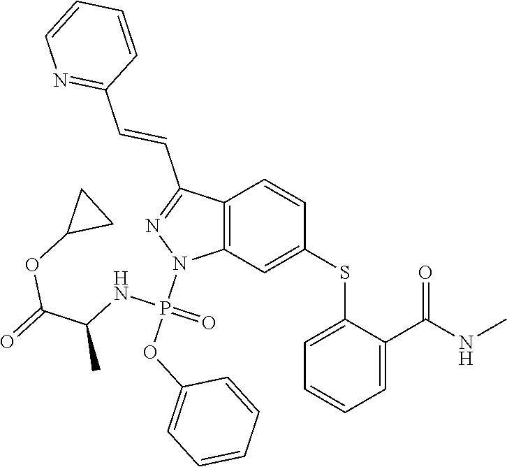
C1(SC2=CC3=C(C=C2)C(C=CC2=NC=CC=C2)=NN3P(OC2=CC=CC=C2)(NC(C)C(=O)OC2CC2)=O)=CC=CC=C1C(NC)=O
